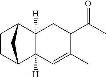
C1CC2C3([H])C([H])(C1C2)CC(C(C)=O)C(C)=C3
